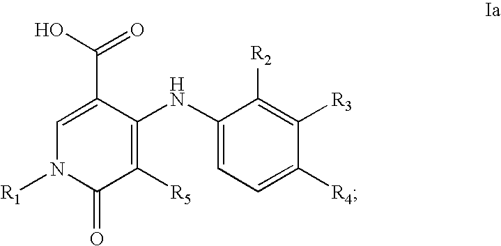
C1=C(C(O)=O)C(NC2=CC=C([R4])C([R3])=C2[R2])=C([R5])C(=O)N1[R1]
